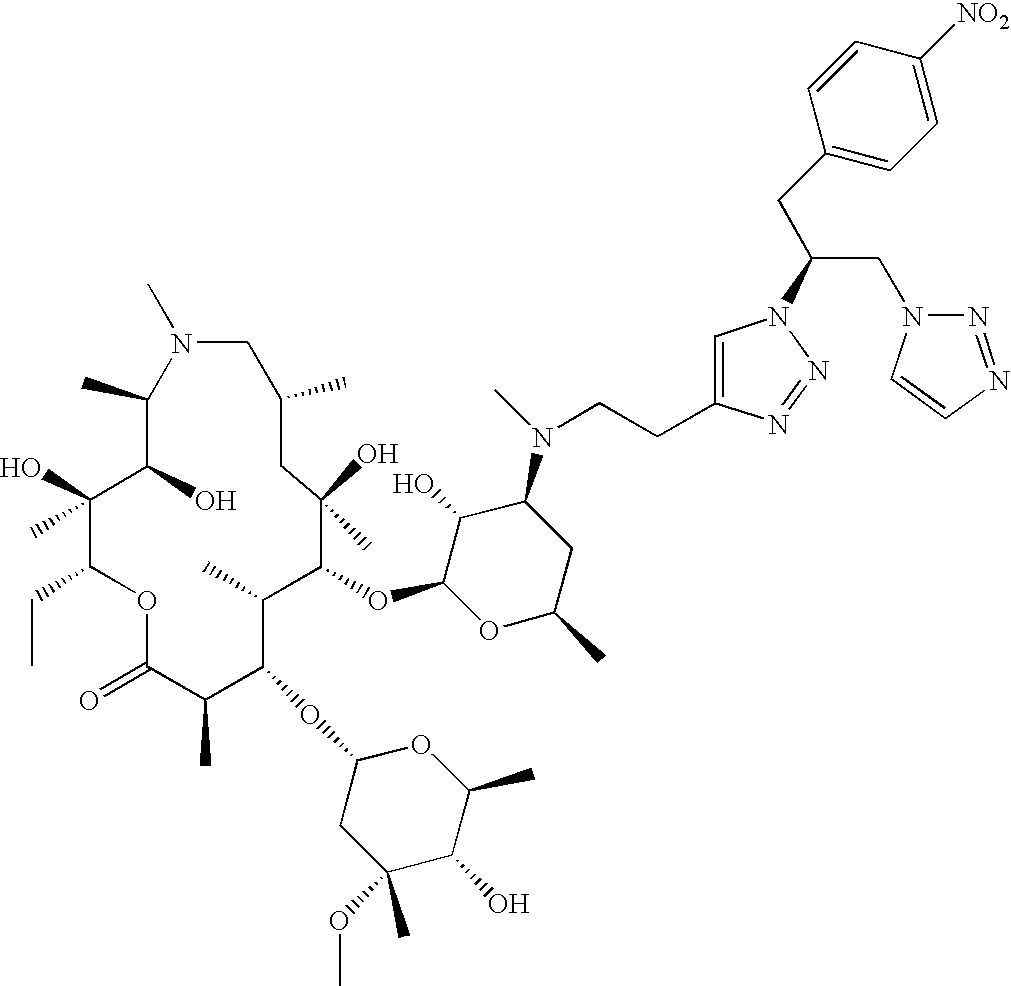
C1(C)C(O)C(O)(C)C(CC)OC(=O)C(C)C(OC2CC(C)(OC)C(O)C(C)O2)C(C)C(OC2OC(C)CC(N(C)CCC3=CN(C(CC4=CC=C([NO2])C=C4)CN4N=NC=C4)N=N3)C2O)C(O)(C)CC(C)CN1C
